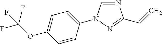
C1(N2C=NC(C=C)=N2)=CC=C(OC(F)(F)F)C=C1
